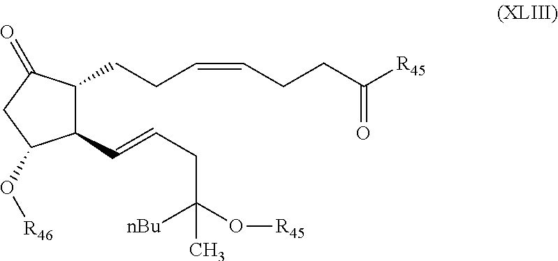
C1(C=CCC([nBu])(O[R45])C)C(CCC=CCCC([R45])=O)C(=O)CC1O[R46]
